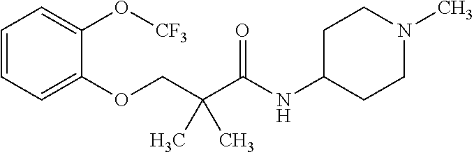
C1(OCC(C(NC2CCN(C)CC2)=O)(C)C)=CC=CC=C1O[CF3]
